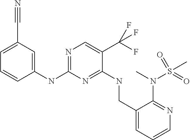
N(C1=NC=C(C(F)(F)F)C(NCC2=CC=CN=C2N(S(=O)(C)=O)C)=N1)C1=CC(C#N)=CC=C1
